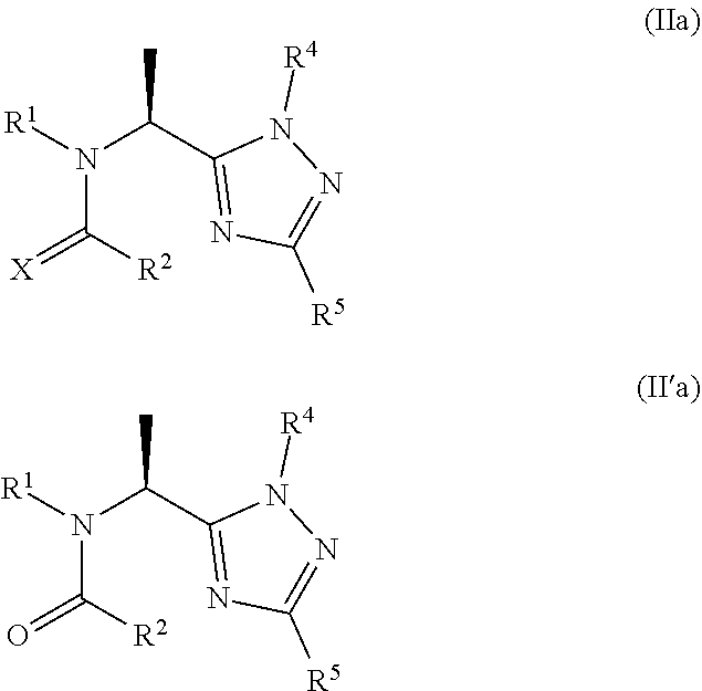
[R1]N(C(=[X])[R2])C(C1=NC([R5])=NN1[R4])C.[R1]N(C(=O)[R2])C(C1=NC([R5])=NN1[R4])C
